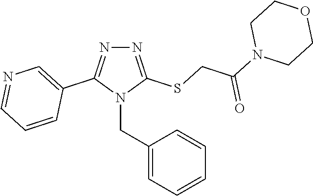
N1=C(SCC(N2CCOCC2)=O)N(CC2=CC=CC=C2)C(C2=CN=CC=C2)=N1
